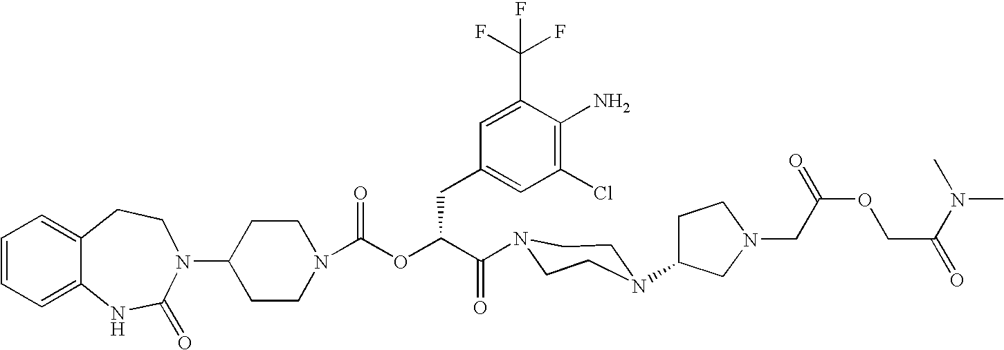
C12=CC=CC=C1NC(=O)N(C1CCN(C(OC(C(=O)N3CCN(C4CCN(CC(OCC(=O)N(C)C)=O)C4)CC3)CC3=CC(Cl)=C(N)C(C(F)(F)F)=C3)=O)CC1)CC2
